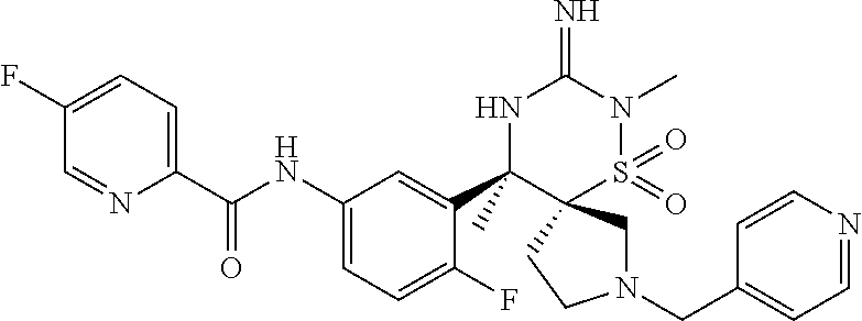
N1(CC2=CC=NC=C2)CC2(CC1)S(=O)(=O)N(C)C(=N)NC2(C1=CC(NC(C2=CC=C(F)C=N2)=O)=CC=C1F)C
